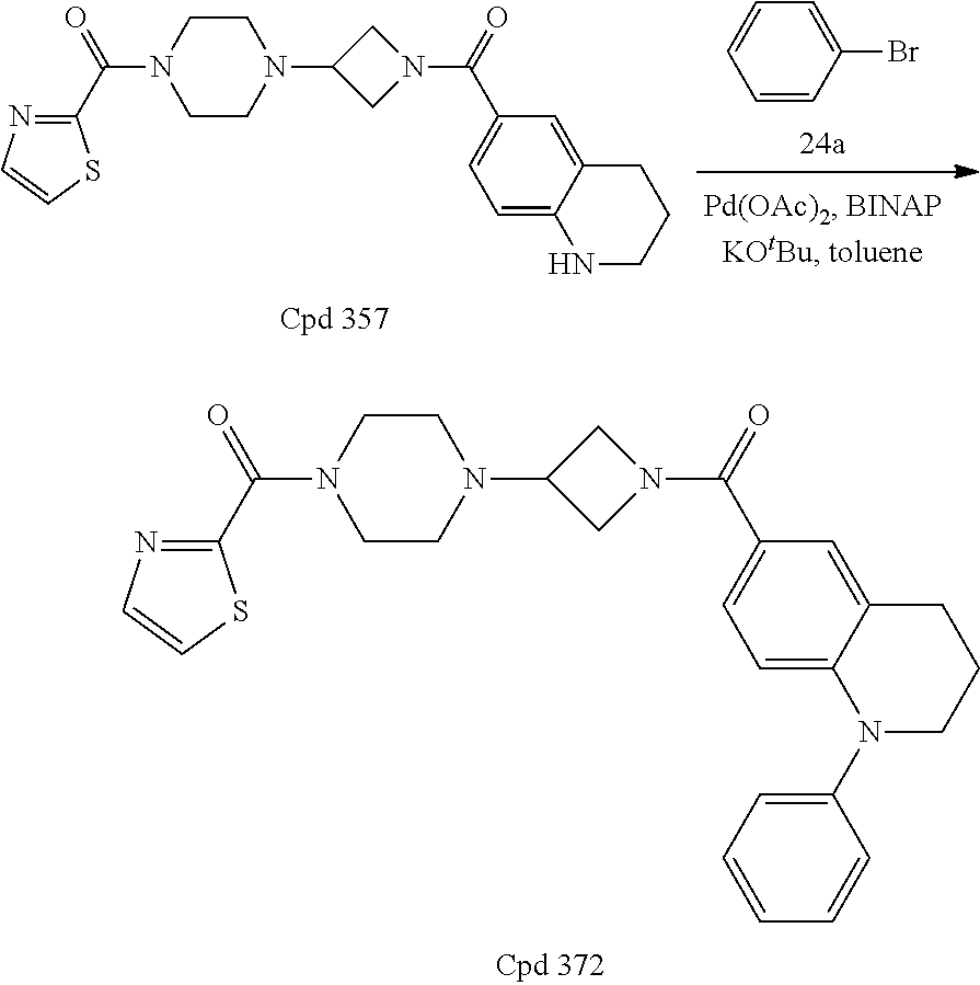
C1CN(C(C2=NC=CS2)=O)CCN1C1CN(C(=O)C2=CC=C3C(=C2)CCCN3)C1.C1=CC=CC(Br)=C1.C1CN(C(C2=NC=CS2)=O)CCN1C1CN(C(=O)C2=CC=C3C(=C2)CCCN3C2=CC=CC=C2)C1
